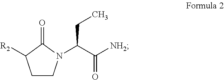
C1CN(C(C([NH2])=O)CC)C(=O)C1[R2]
